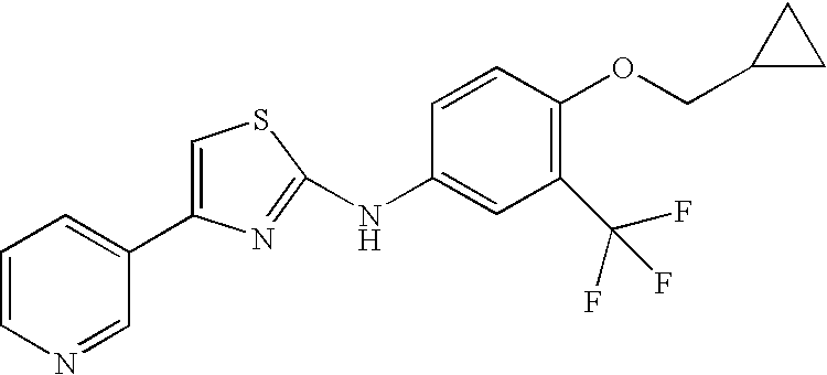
C1(C2=CC=CN=C2)=CSC(NC2=CC(C(F)(F)F)=C(OCC3CC3)C=C2)=N1
